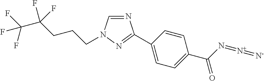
N1=CN(CCCC(C(F)(F)F)(F)F)N=C1C1=CC=C(C(N=[N+]=[N-])=O)C=C1
